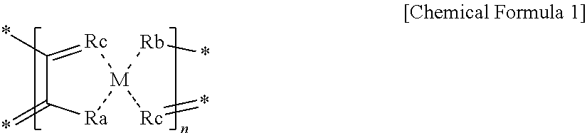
C1(*)=[Rc][M]([Rc]=*)([Rb]*)[Ra]C1=*
